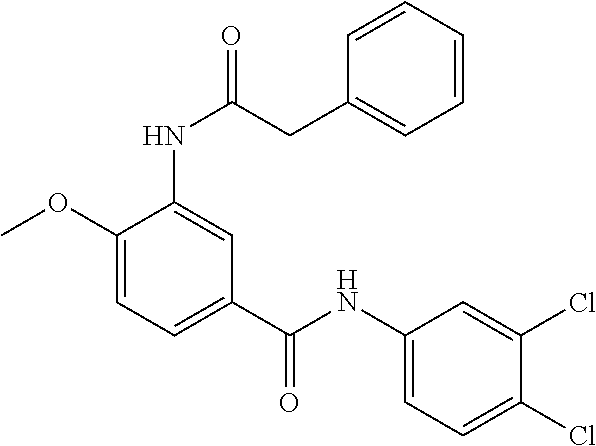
C1(OC)=CC=C(C(NC2=CC=C(Cl)C(Cl)=C2)=O)C=C1NC(=O)CC1=CC=CC=C1
